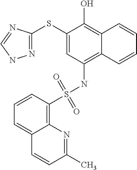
N1=C(SC2=CC(NS(=O)(=O)C3=C4C(=CC=C3)C=CC(C)=N4)=C3C(=C2O)C=CC=C3)N=CN1
